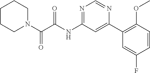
C(NC1=NC=NC(C2=C(OC)C=CC(F)=C2)=C1)(=O)C(N1CCCCC1)=O
